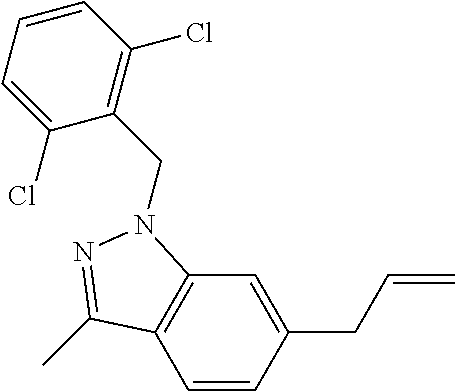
C1=CC(CC=C)=CC2=C1C(C)=NN2CC1=C(Cl)C=CC=C1Cl
